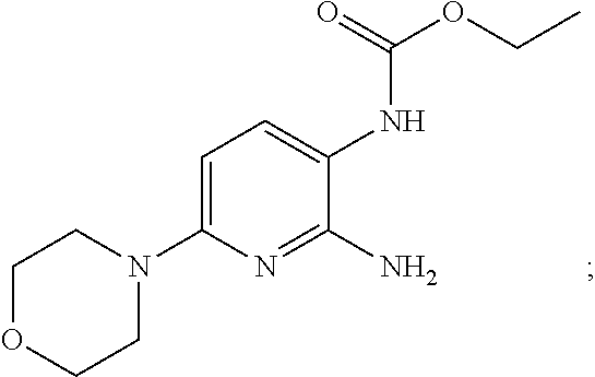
N1(C2=CC=C(NC(OCC)=O)C(N)=N2)CCOCC1
